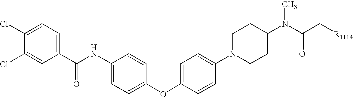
C1(Cl)=CC(C(NC2=CC=C(OC3=CC=C(N4CCC(N(C(C[R1114])=O)C)CC4)C=C3)C=C2)=O)=CC=C1Cl
